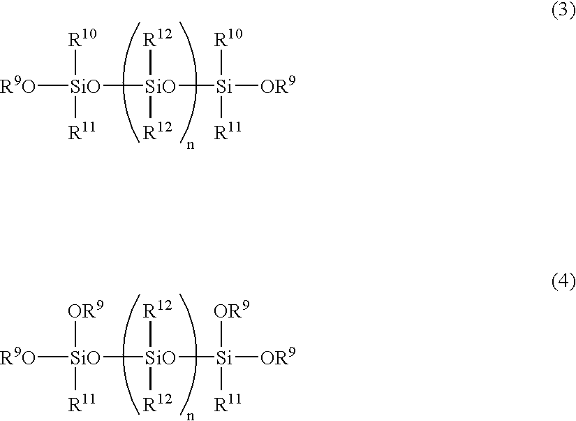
[R9O][SiO]([R10])([R11])[SiO]([R12])([R12])[Si]([R10])([R11])[OR9].[R9O][SiO]([OR9])([R11])[SiO]([R12])([R12])[Si]([OR9])([R11])[OR9]
